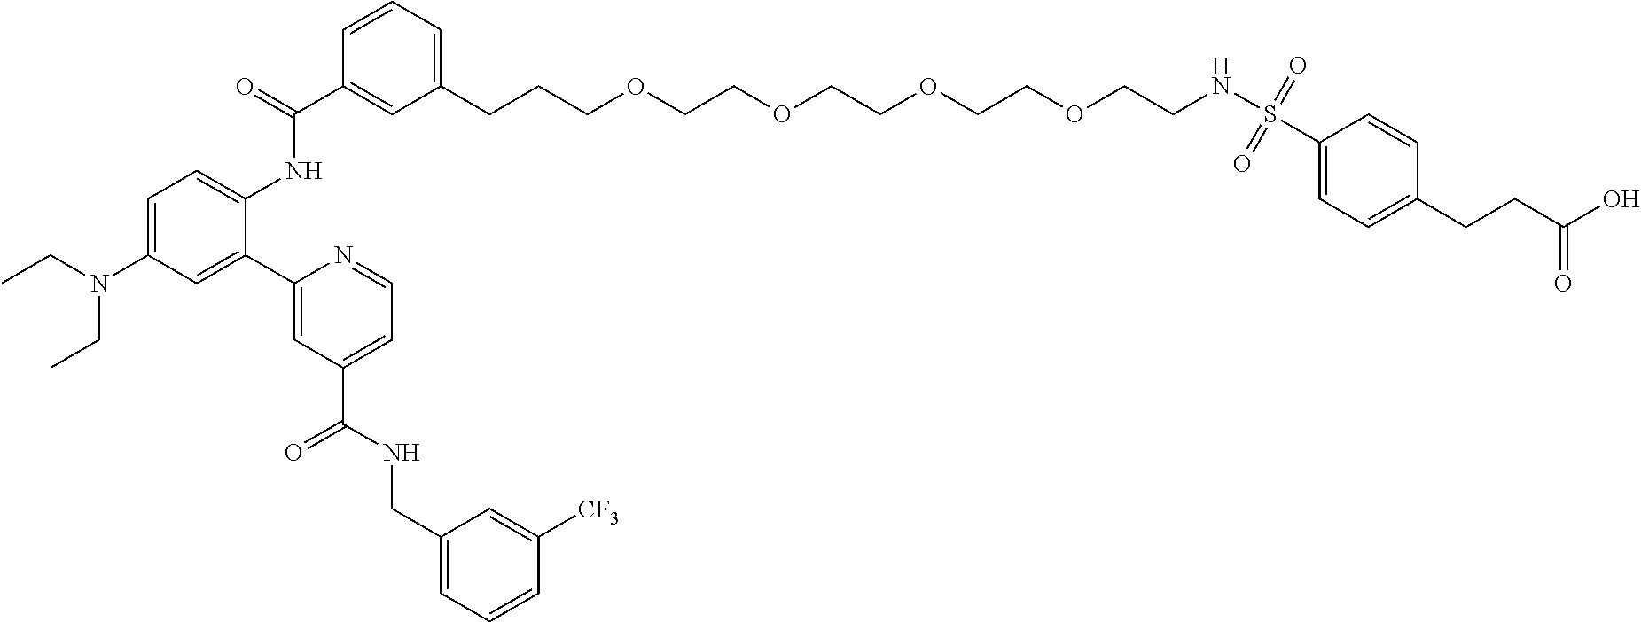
C1=C(N(CC)CC)C=C(C2=CC(C(NCC3=CC=CC([CF3])=C3)=O)=CC=N2)C(NC(C2=CC(CCCOCCOCCOCCOCCNS(C3=CC=C(CCC(O)=O)C=C3)(=O)=O)=CC=C2)=O)=C1
